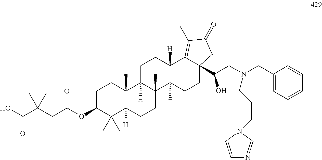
OC(C(CC(OC1C(C)(C)C2([H])C(C)(CC1)C1([H])C(C)(CC2)C2(C)C([H])(CC1)C1=C(C(C)C)C(=O)CC1(C(CN(CC1=CC=CC=C1)CCCN1C=NC=C1)O)CC2)=O)(C)C)=O
